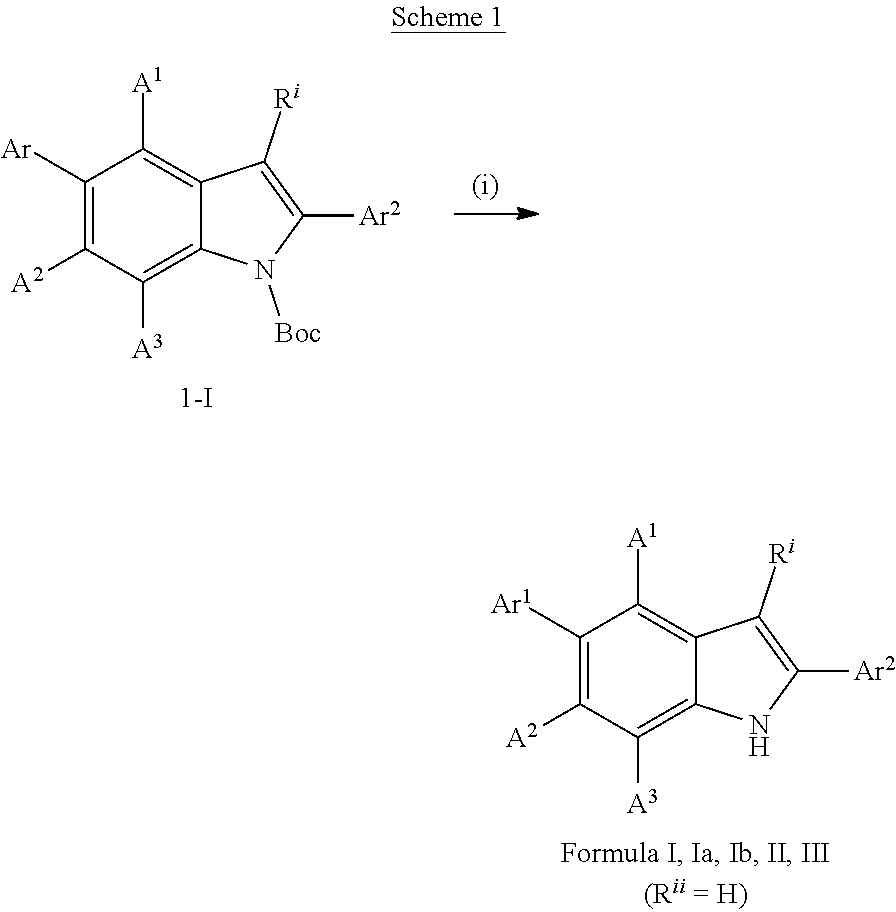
C1([Ar])=C([A2])C([A3])=C2C(=C1[A1])C([Ri])=C([Ar2])N2[Boc].C1([Ar1])=C([A2])C([A3])=C2C(=C1[A1])C([Ri])=C([Ar2])N2
